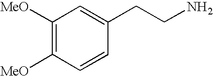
C1([MeO])=C([MeO])C=CC(CCN)=C1
